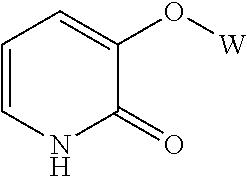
N1C(=O)C(O[W])=CC=C1
